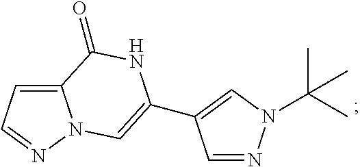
C12=CC=NN1C=C(C1=CN(C(C)(C)C)N=C1)NC2=O
